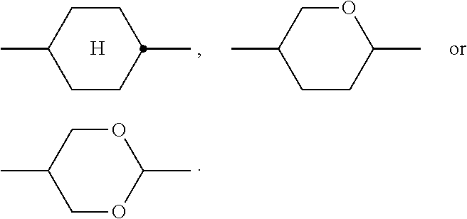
C1CC(C)CCC1C.O1CC(C)CCC1C.[H].O1CC(C)COC1C
